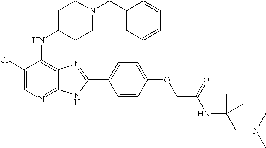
C1(Cl)=CN=C2C(=C1NC1CCN(CC3=CC=CC=C3)CC1)N=C(C1=CC=C(OCC(NC(CN(C)C)(C)C)=O)C=C1)N2
